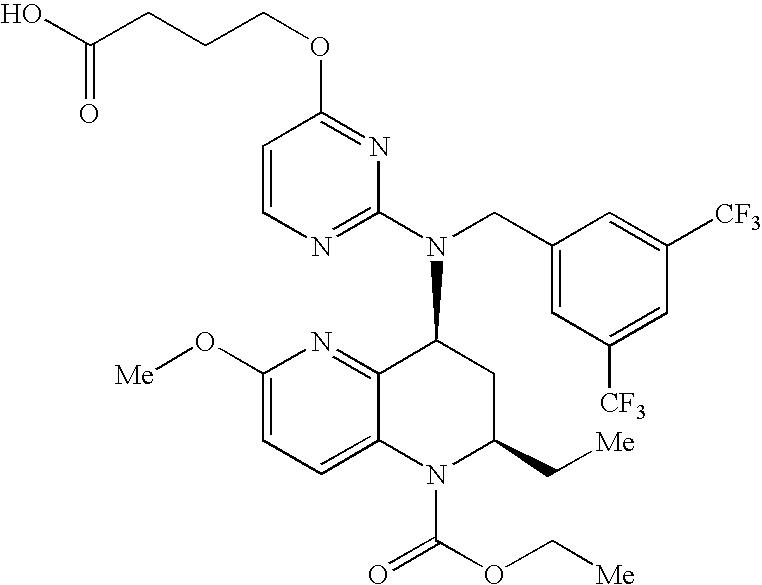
C1=CN=C(N(CC2=CC([CF3])=CC([CF3])=C2)C2C3=NC(O[Me])=CC=C3N(C(=O)OC[Me])C(C[Me])C2)N=C1OCCCC(O)=O
